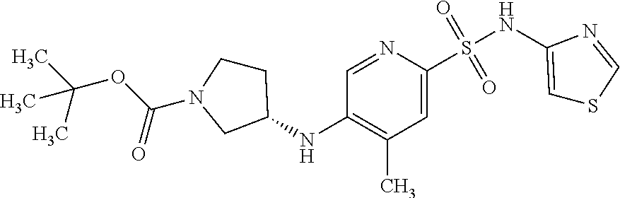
C1=NC(S(NC2=CSC=N2)(=O)=O)=CC(C)=C1NC1CCN(C(OC(C)(C)C)=O)C1
